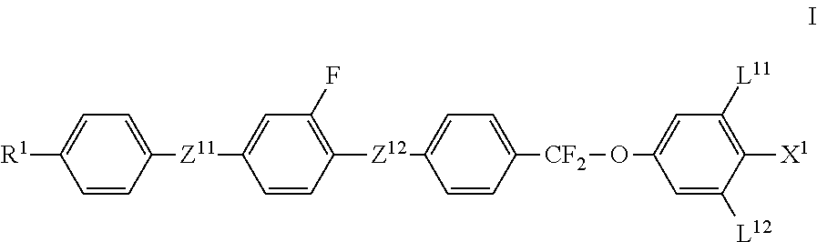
[R1]C1=CC=C([Z11]C2=CC(F)=C([Z12]C3=CC=C([CF2]OC4=CC([L11])=C([X1])C([L12])=C4)C=C3)C=C2)C=C1
